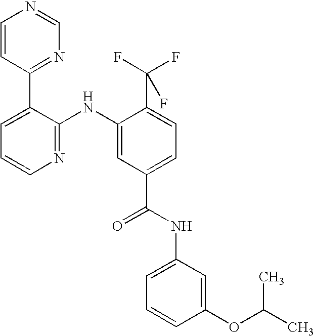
N1=C(NC2=CC(C(NC3=CC=CC(OC(C)C)=C3)=O)=CC=C2C(F)(F)F)C(C2=NC=NC=C2)=CC=C1
